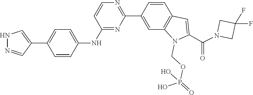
C1(F)(F)CN(C(C2=CC3=C(C=C(C4=NC=CC(NC5=CC=C(C6=CNN=C6)C=C5)=N4)C=C3)N2COP(=O)(O)O)=O)C1
